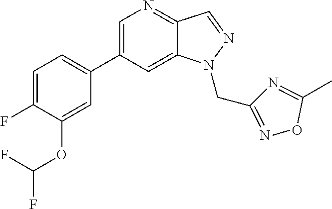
C1(C2=CC=C(F)C(OC(F)F)=C2)=CN=C2C(=C1)N(CC1=NOC(C)=N1)N=C2
